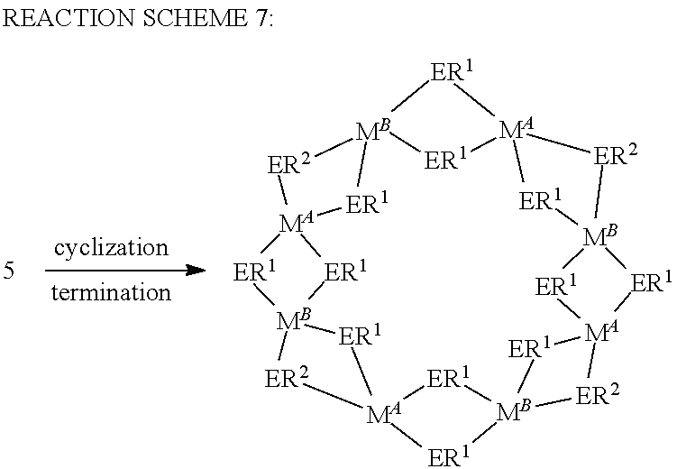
[ER1]1[MA]23[ER1][MB]14[ER2][MA]1([ER1]4)[ER1][MB]4([ER1]1)[ER2][MA]1([ER1]4)[ER1][MB]4([ER1]1)[ER1][MA]1([ER1][MB]([ER2]2)([ER1]3)[ER1]1)[ER2]4
